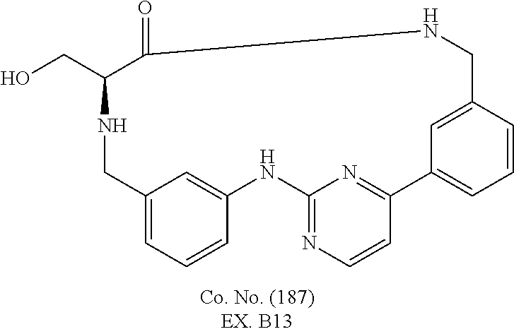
N1CC2=CC=CC(=C2)NC2=NC=CC(=N2)C2=CC=CC(=C2)CNC(=O)C1CO
